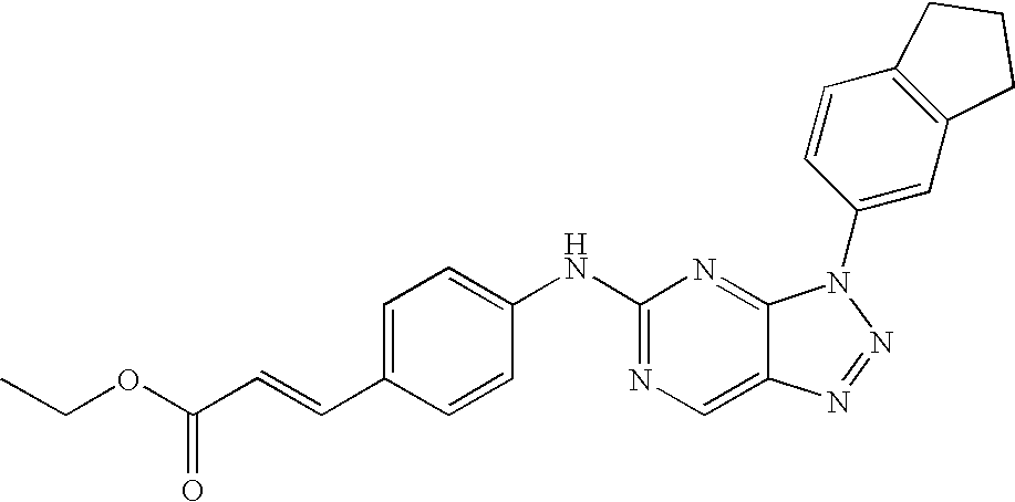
N(C1=NC=C2C(=N1)N(C1=CC3=C(C=C1)CCC3)N=N2)C1=CC=C(C=CC(OCC)=O)C=C1
